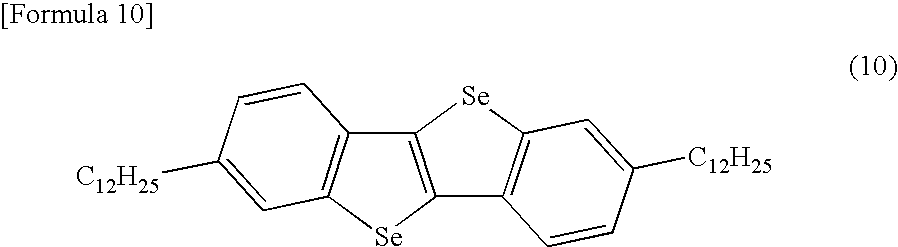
C12=C([Se]C3=C1C=CC([C12H25])=C3)C1=C([Se]2)C=C([C12H25])C=C1
